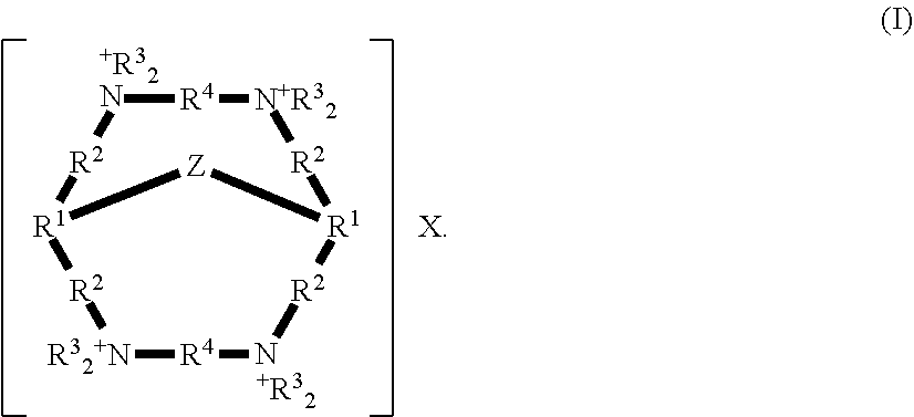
[R1]12[R2][+R32N][R4][N+R32][R2][R1]([R2]N[R4][R32+N][R2]1)[Z]2.[X].[+R32]
